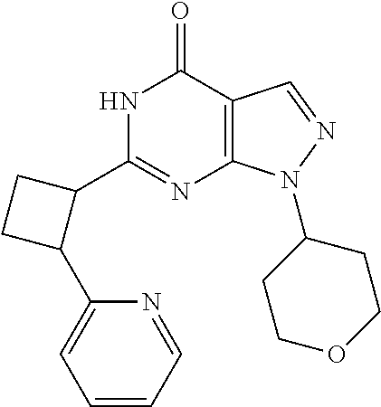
C12=C(N(C3CCOCC3)N=C1)N=C(C1CCC1C1=CC=CC=N1)NC2=O
